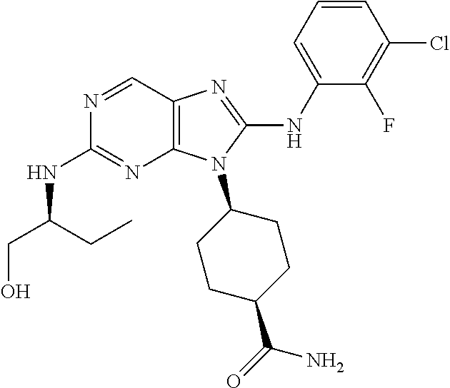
N1=CC2=C(N=C1NC(CO)CC)N(C1CCC(C(=O)N)CC1)C(NC1=CC=CC(Cl)=C1F)=N2
